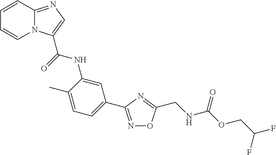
C1=CC2=NC=C(C(NC3=CC(C4=NOC(CNC(OCC(F)F)=O)=N4)=CC=C3C)=O)N2C=C1
